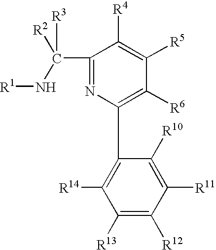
C1(C([R3])([R2])N[R1])=NC(C2=C([R14])C([R13])=C([R12])C([R11])=C2[R10])=C([R6])C([R5])=C1[R4]
